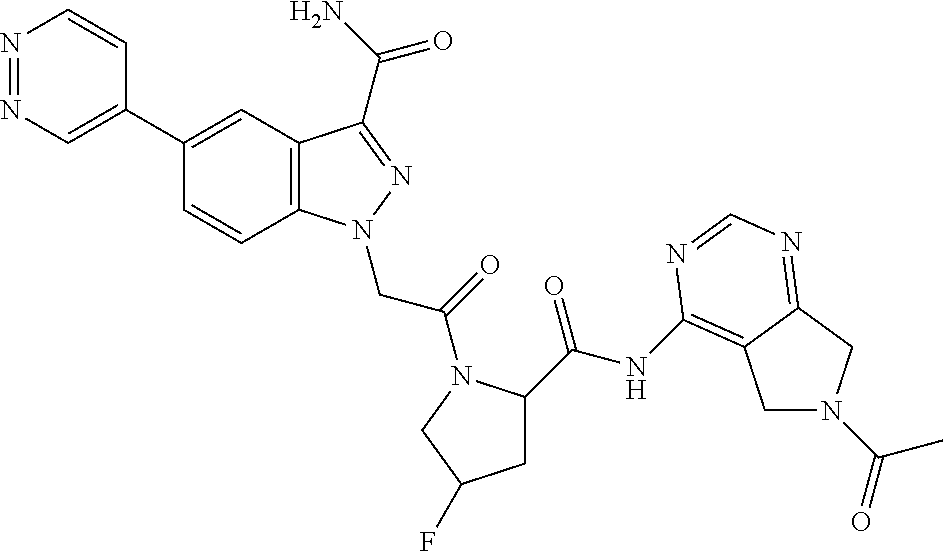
N1=NC=C(C2=CC3=C(C=C2)N(CC(=O)N2C(C(NC4=C5CN(C(=O)C)CC5=NC=N4)=O)CC(F)C2)N=C3C(N)=O)C=C1
